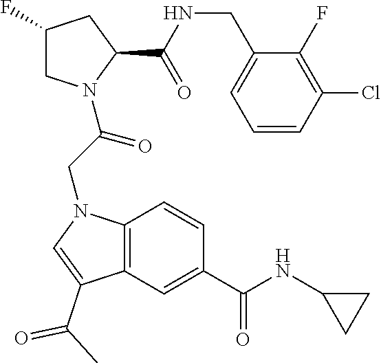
C1(F)CN(C(CN2C3=C(C(C(C)=O)=C2)C=C(C(NC2CC2)=O)C=C3)=O)C(C(NCC2=CC=CC(Cl)=C2F)=O)C1
